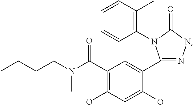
C1(N2C(C3=CC(C(N(CCCC)C)=O)=C(O)C=C3O)=NNC2=O)=C(C)C=CC=C1
